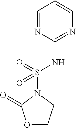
O1CCN(S(=O)(=O)NC2=NC=CC=N2)C1=O
